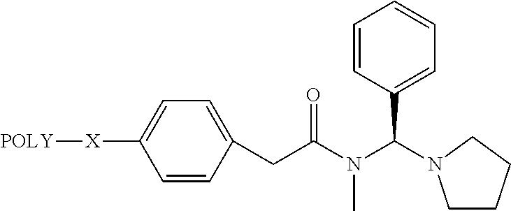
C1=CC(CC(N(C(C2=CC=CC=C2)N2CCCC2)C)=O)=CC=C1[X][POLY]
